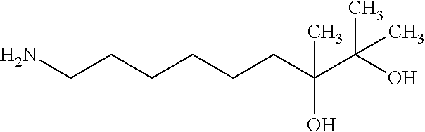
C(C(C(O)(C)C)(O)C)CCCCCN
